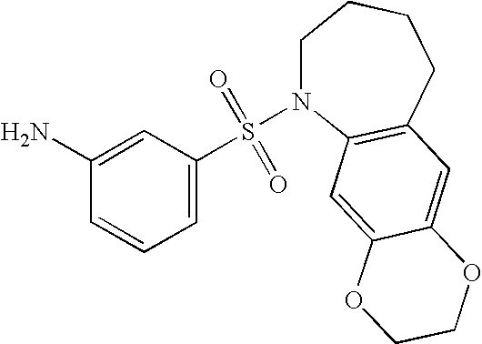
C1(N)=CC(S(=O)(=O)N2CCCCC3=C2C=C2C(=C3)OCCO2)=CC=C1
